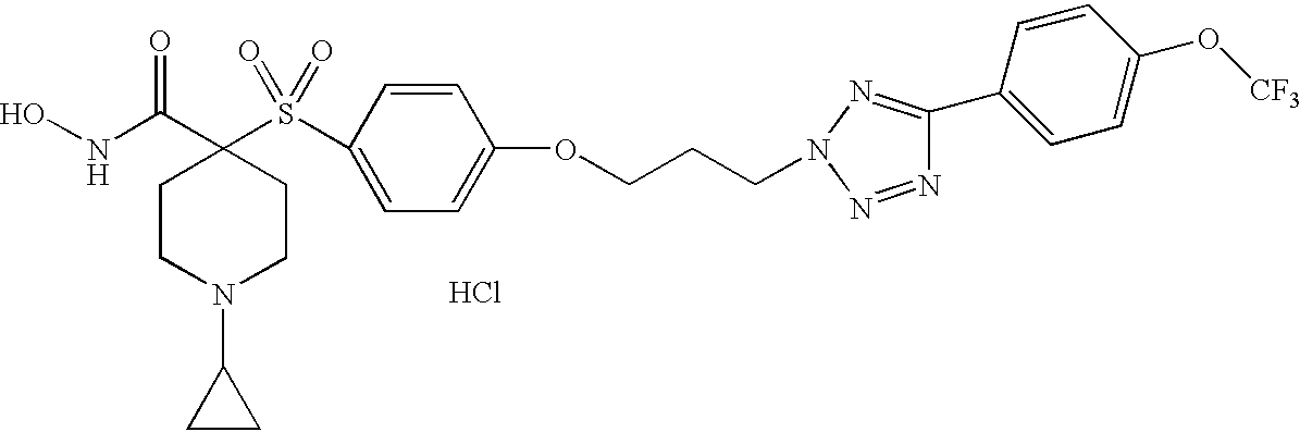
Cl.ONC(C1(S(C2=CC=C(OCCCN3N=C(C4=CC=C(O[CF3])C=C4)N=N3)C=C2)(=O)=O)CCN(C2CC2)CC1)=O
